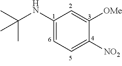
C1(NC(C)(C)C)=CC=C([NO2])C([OMe])=C1
